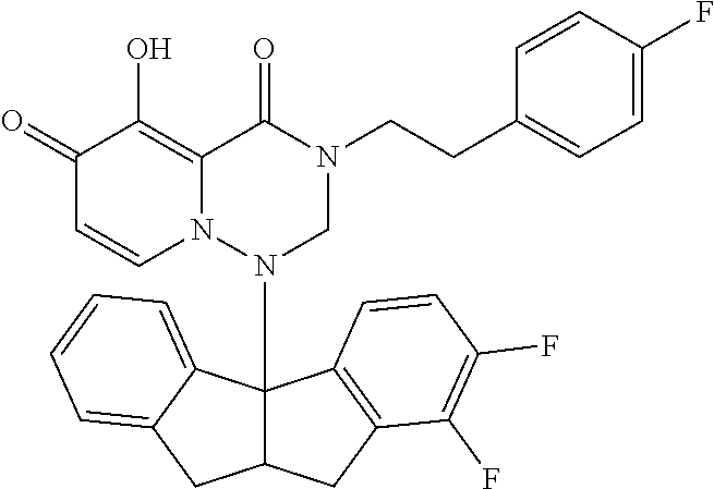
C1(=O)C=CN2C(=C1O)C(=O)N(CCC1=CC=C(F)C=C1)CN2C12C(CC3=C1C=CC(F)=C3F)CC1=CC=CC=C21
